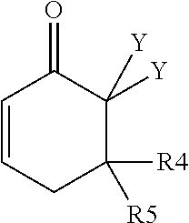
C1([R4])([R5])C([Y])([Y])C(=O)C=CC1
